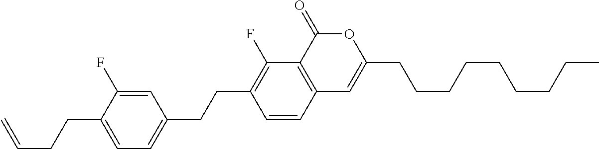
C12=C(C(=O)OC(CCCCCCCCC)=C1)C(F)=C(CCC1=CC=C(CCC=C)C(F)=C1)C=C2
